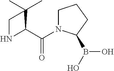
C(C1NCC1(C)C)(=O)N1CCCC1B(O)O
